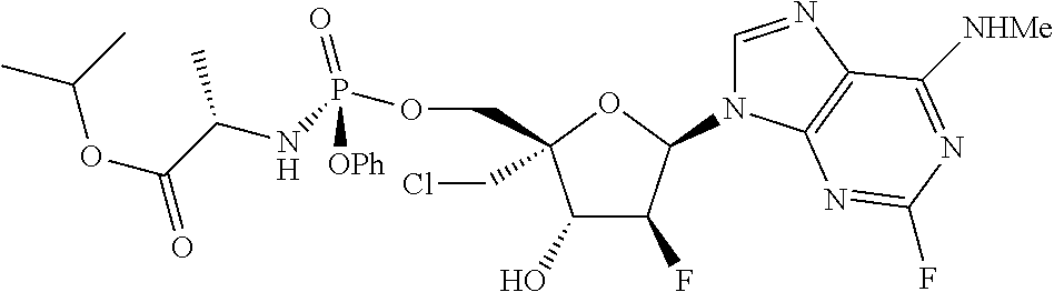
C1(O)C(F)C(N2C=NC3=C2N=C(F)N=C3[NHMe])OC1(CCl)COP(NC(C(OC(C)C)=O)C)(=O)[OPh]
